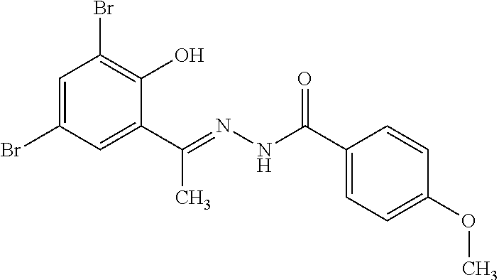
C1=C(Br)C=C(C(C)=NNC(=O)C2=CC=C(OC)C=C2)C(O)=C1Br
